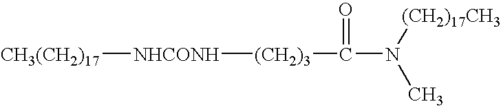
[CH3(CH2)17][NHCONH][(CH2)3]C(=O)N(C)[(CH2)17CH3]
